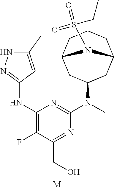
C1(NC2=NNC(C)=C2)=C(F)C(CO)=NC(N(C)C2CC3CCCC(C2)N3S(CC)(=O)=O)=N1.[M]
